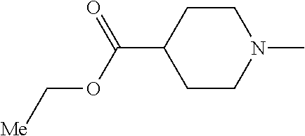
C1CC(C(=O)OC[Me])CCN1C
